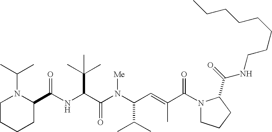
N(C(C(N(C(C(C)C)C=C(C)C(N1CCCC1C(=O)NCCCCCCCC)=O)[Me])=O)C(C)(C)C)C(C1N(C(C)C)CCCC1)=O
